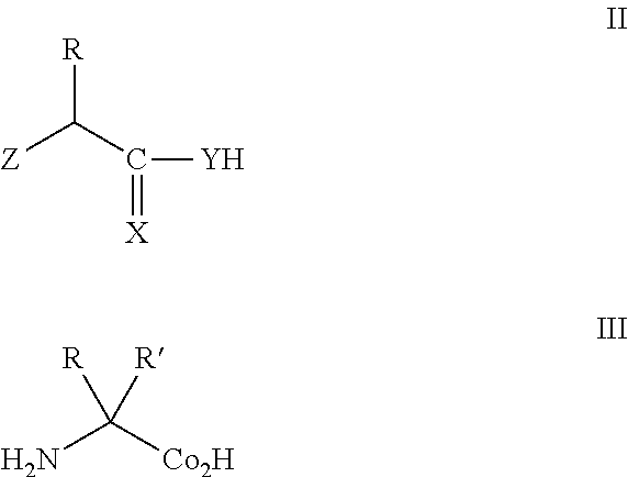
[R]C([Co2H])(N)[R].[R]C(C(=[X])[Y])[Z]
